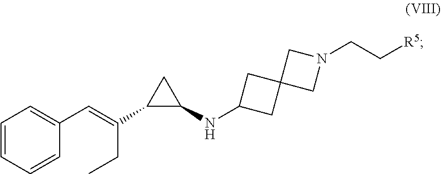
C1=CC=CC(C=C(CC)C2C(NC3CC4(C3)CN(CC[R5])C4)C2)=C1
